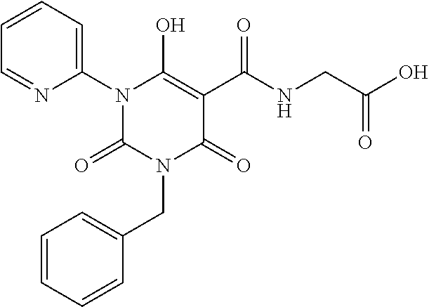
N1(C2=CC=CC=N2)C(=O)N(CC2=CC=CC=C2)C(=O)C(C(NCC(O)=O)=O)=C1O
